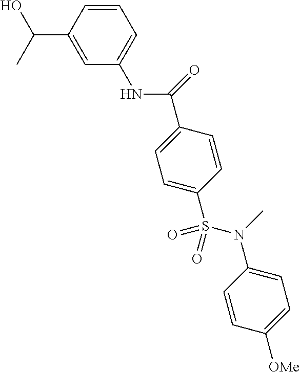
C(C1=CC=C(S(N(C2=CC=C([OMe])C=C2)C)(=O)=O)C=C1)(=O)NC1=CC=CC(C(C)O)=C1
